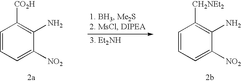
C1=CC=C([NO2])C(N)=C1[CO2H].C1=CC=C([NO2])C(N)=C1[CH2NEt2]
